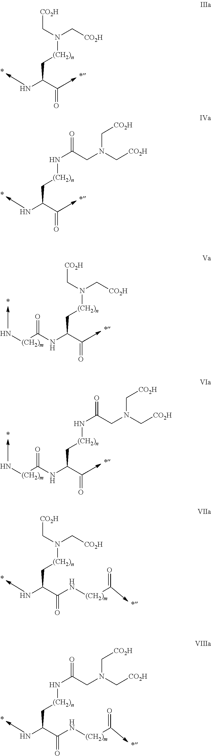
[CO2H]CN([(CH2)n]CC(N)C=O)C[CO2H].N([(CH2)n]CC(N)C=O)C(CN(C[CO2H])C[CO2H])=O.[CO2H]CN([(CH2)n]CC(NC([(CH2)m]N)=O)C=O)C[CO2H].N([(CH2)n]CC(NC([(CH2)m]N)=O)C=O)C(CN(C[CO2H])C[CO2H])=O.[CO2H]CN([(CH2)n]CC(N)C(=O)N[(CH2)m]C=O)C[CO2H].N([(CH2)n]CC(N)C(=O)N[(CH2)m]C=O)C(CN(C[CO2H])C[CO2H])=O
